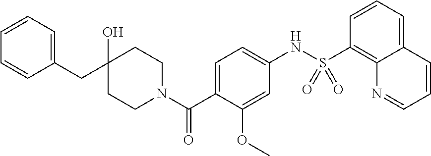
C(C1=CC=CC=C1)C1(O)CCN(C(C2=CC=C(NS(C3=C4C(=CC=C3)C=CC=N4)(=O)=O)C=C2OC)=O)CC1
